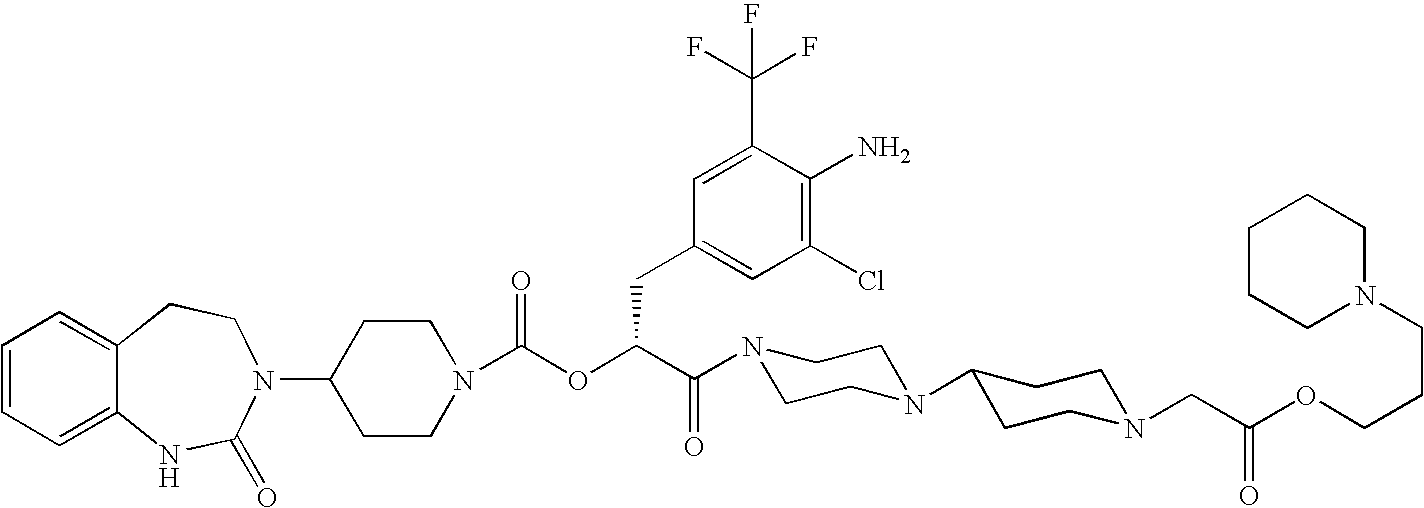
C12=CC=CC=C1NC(=O)N(C1CCN(C(OC(C(=O)N3CCN(C4CCN(CC(OCCCN5CCCCC5)=O)CC4)CC3)CC3=CC(Cl)=C(N)C(C(F)(F)F)=C3)=O)CC1)CC2
